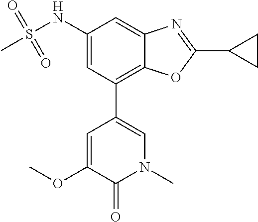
N1(C)C=C(C2=C3C(=CC(NS(C)(=O)=O)=C2)N=C(C2CC2)O3)C=C(OC)C1=O
